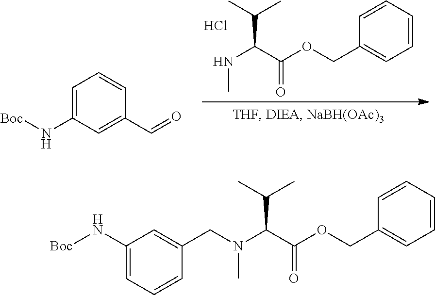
C1=CC=CC(COC(C(NC)C(C)C)=O)=C1.Cl.C1=C(N[Boc])C=C(C=O)C=C1.C1=CC=CC(COC(C(N(C)CC2=CC(N[Boc])=CC=C2)C(C)C)=O)=C1
